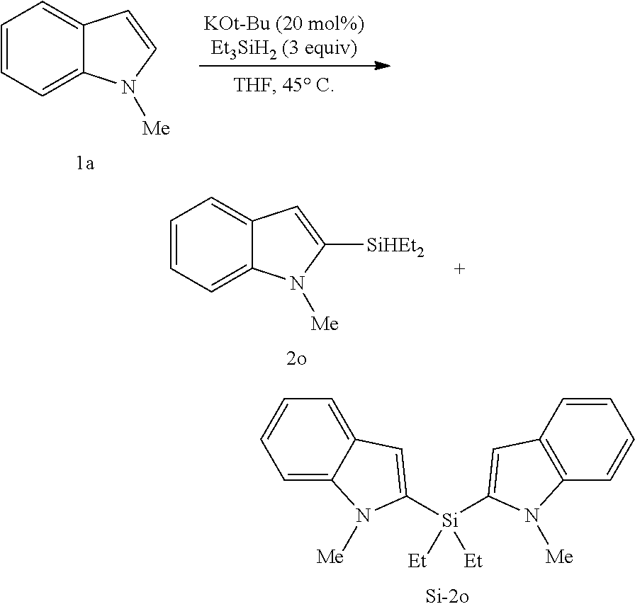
C12=CC=CC=C1N([Me])C([Si](C1=CC3=C(C=CC=C3)N1[Me])([Et])[Et])=C2.C1=CC=C2C(=C1)C=CN2[Me].C1=CC=C2C(=C1)C=C([SiHEt2])N2[Me]
